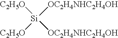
[Si]([OC2H4NHC2H4OH])([OC2H4NHC2H4OH])([C2H5O])[C2H5O]
